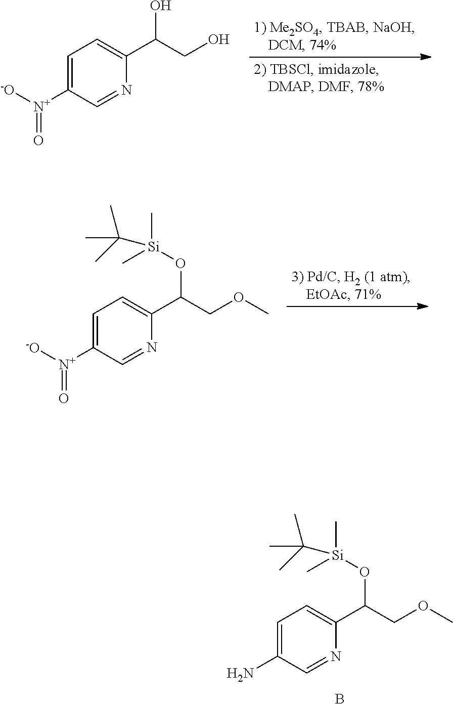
O(C)CC(O[Si](C)(C)C(C)(C)C)C1=CC=C(N)C=N1.B.C1([N+](=O)[-O])=CC=C(C(O)CO)N=C1.[Si](OC(C1=CC=C([N+](=O)[-O])C=N1)COC)(C)(C)C(C)(C)C
